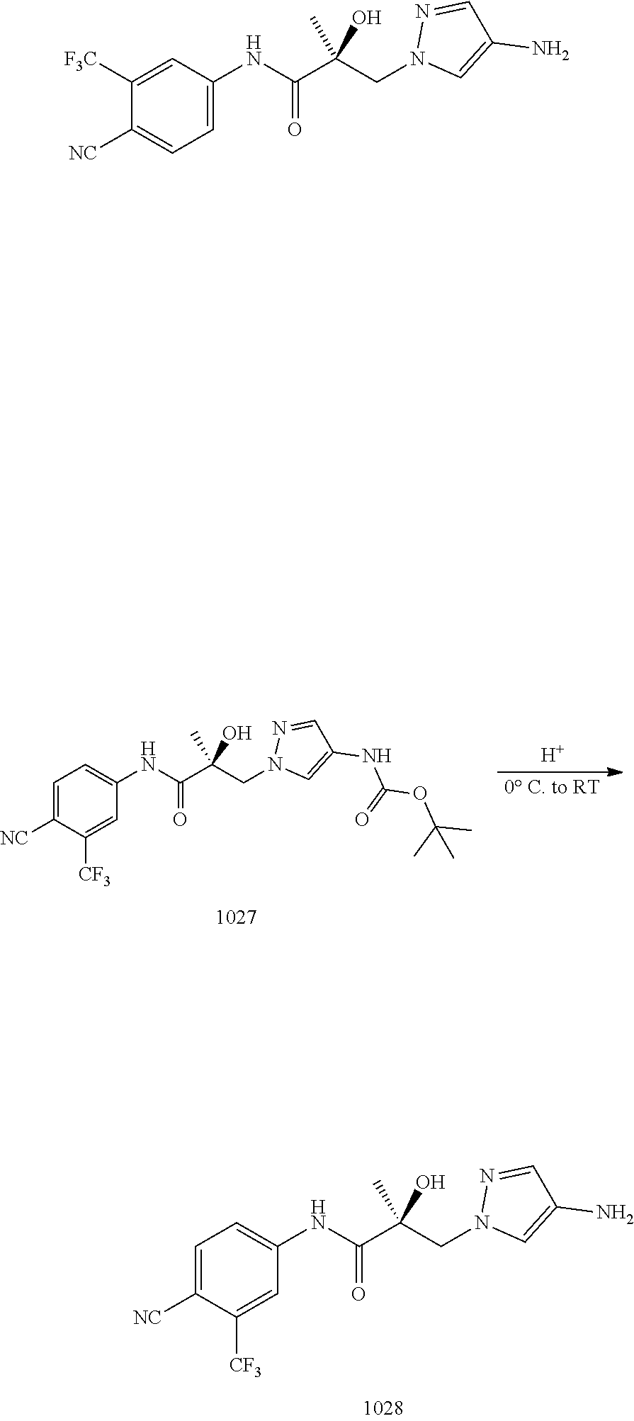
[H].[0 C. to RT].N1(CC(C(NC2=CC=C([NC])C([CF3])=C2)=O)(O)C)C=C(NC(OC(C)(C)C)=O)C=N1.N1(CC(C(NC2=CC=C([NC])C([CF3])=C2)=O)(O)C)C=C(N)C=N1.N1(CC(C(=O)NC2=CC=C([NC])C([F3C])=C2)(C)O)N=CC(N)=C1
